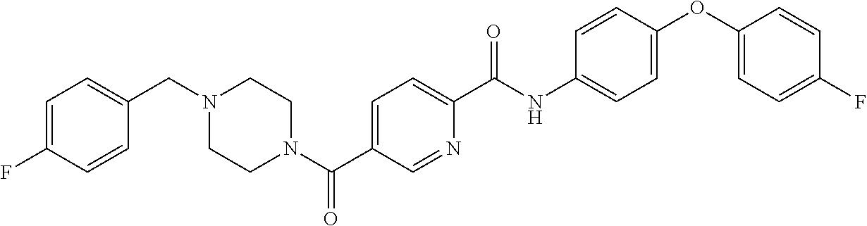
N1(C(C2=CC=C(C(NC3=CC=C(OC4=CC=C(F)C=C4)C=C3)=O)N=C2)=O)CCN(CC2=CC=C(F)C=C2)CC1
